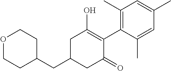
C1(CC2CC(=O)C(C3=C(C)C=C(C)C=C3C)=C(O)C2)CCOCC1
